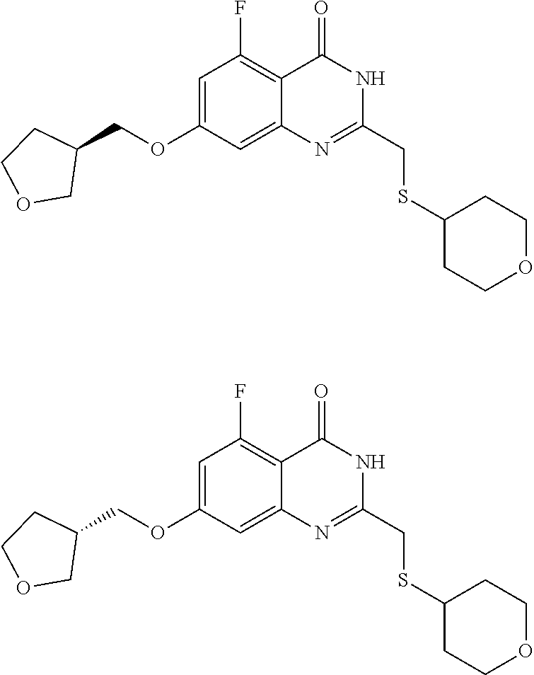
C1(OCC2COCC2)=CC(F)=C2C(=C1)N=C(CSC1CCOCC1)NC2=O.C1(OCC2COCC2)=CC(F)=C2C(=C1)N=C(CSC1CCOCC1)NC2=O
